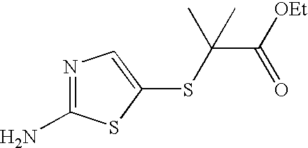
N1=C(N)SC(SC(C)(C(=O)[OEt])C)=C1
